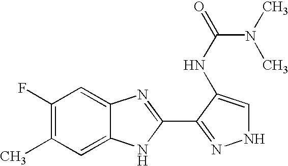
C1(F)=C(C)C=C2C(=C1)N=C(C1=NNC=C1NC(N(C)C)=O)N2
